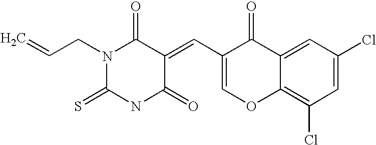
C(=C)CN1C(=S)NC(=O)C(=CC2=COC3=C(Cl)C=C(Cl)C=C3C2=O)C1=O
